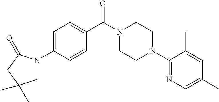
C1=C(N2CC(C)(C)CC2=O)C=CC(C(N2CCN(C3=NC=C(C)C=C3C)CC2)=O)=C1
